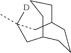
C1C2CCCC(CC1([D])C)CCC2
